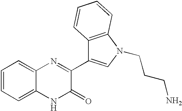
C1=CC=C2C(=C1)N=C(C1=CN(CCCN)C3=C1C=CC=C3)C(=O)N2
